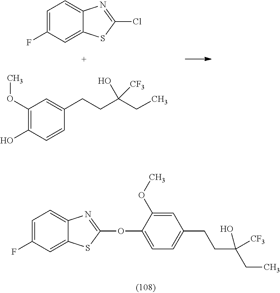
C1=C(F)C=C2C(=C1)N=C(OC1=CC=C(CCC(CC)([CF3])O)C=C1OC)S2.C1=C(F)C=C2C(=C1)N=C(Cl)S2.C1(OC)=C(O)C=CC(CCC(CC)([CF3])O)=C1
